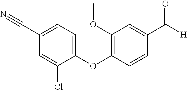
C1(OC2=C(OC)C=C(C([H])=O)C=C2)=CC=C(C#N)C=C1Cl
